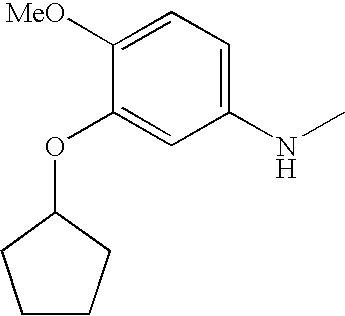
C1([MeO])=CC=C(NC)C=C1OC1CCCC1
